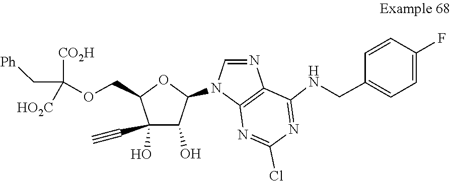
N1(C2OC(COC(C[Ph])([CO2H])[HO2C])C(C#C)(O)C2O)C=NC2=C1N=C(Cl)N=C2NCC1=CC=C(F)C=C1
